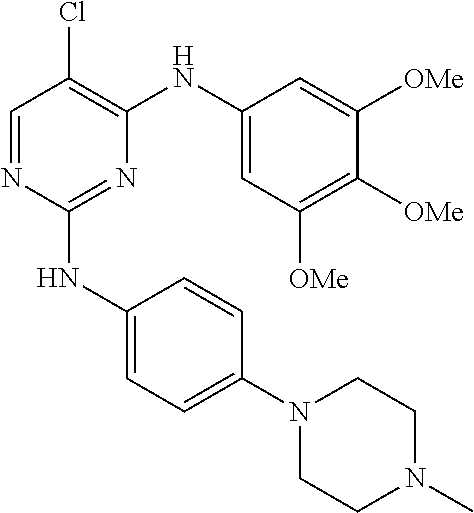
N1(C2=CC=C(NC3=NC(NC4=CC([OMe])=C([OMe])C([OMe])=C4)=C(Cl)C=N3)C=C2)CCN(C)CC1
